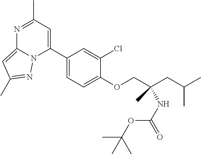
C1(C2=CC(C)=NC3=CC(C)=NN23)=CC=C(OCC(CC(C)C)(NC(=O)OC(C)(C)C)C)C(Cl)=C1
